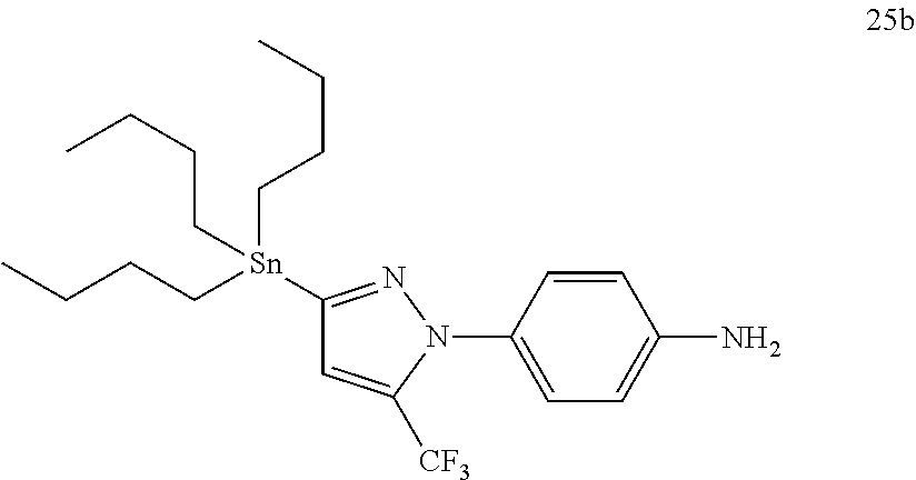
C1=C(N2C([CF3])=CC([Sn](CCCC)(CCCC)CCCC)=N2)C=CC(N)=C1
